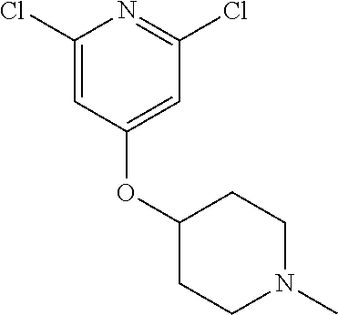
C1(Cl)=CC(OC2CCN(C)CC2)=CC(Cl)=N1
